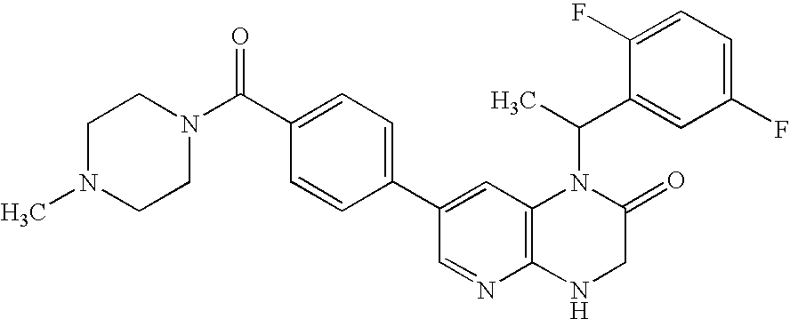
C1(C2=CC3=C(N=C2)NCC(=O)N3C(C)C2=CC(F)=CC=C2F)=CC=C(C(N2CCN(C)CC2)=O)C=C1
